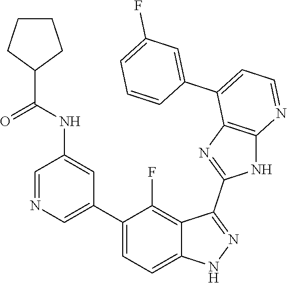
C1=NC=C(C2=CC=C3C(=C2F)C(C2=NC4=C(N2)N=CC=C4C2=CC(F)=CC=C2)=NN3)C=C1NC(=O)C1CCCC1
